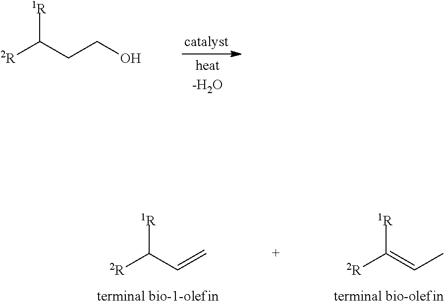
[1R]C(CCO)[2R].[1R]C(C=C)[2R].[1R]C(=CC)[2R]
